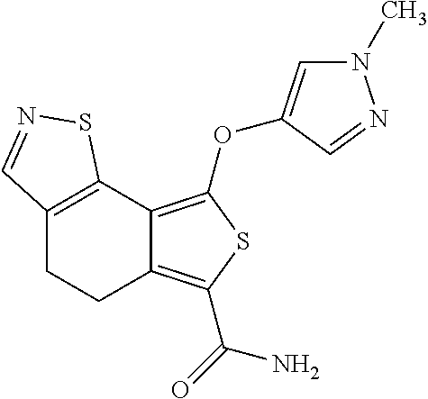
C12=C(C3=C(OC4=CN(C)N=C4)SC(C(=O)N)=C3CC1)SN=C2
